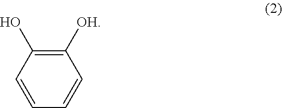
C1([OH])=C(O)C=CC=C1
